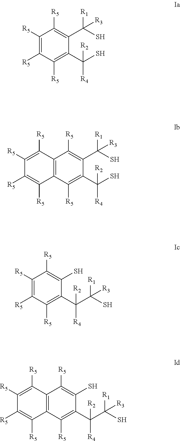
C1([R5])=C([R5])C([R5])=C(C(S)([R4])[R2])C(C(S)([R1])[R3])=C1[R5].C12=C(C([R5])=C(C(S)([R4])[R2])C(C(S)([R1])[R3])=C1[R5])C([R5])=C([R5])C([R5])=C2[R5].C1([R5])=C([R5])C([R5])=C(C(C(S)([R1])[R3])([R4])[R2])C(S)=C1[R5].C12=C(C([R5])=C(C(C(S)([R1])[R3])([R4])[R2])C(S)=C1[R5])C([R5])=C([R5])C([R5])=C2[R5]
